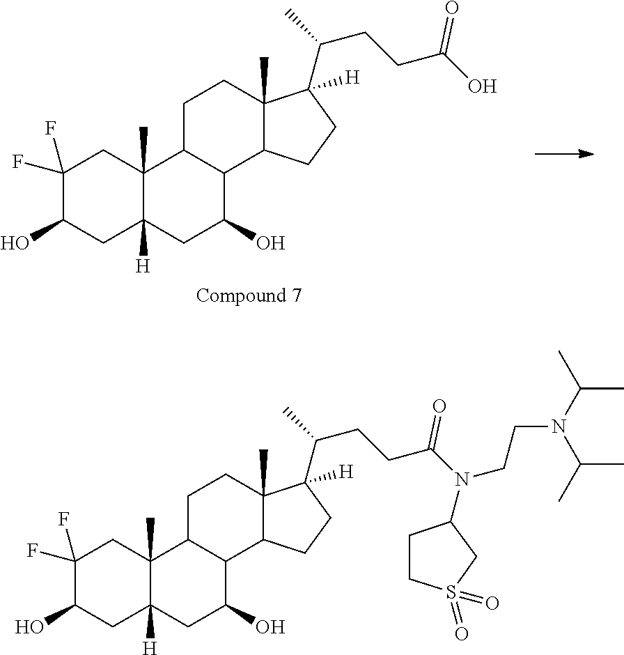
C1C2([H])C(C)(CC(F)(F)C1O)C1CCC3(C)C(C(CCC(=O)O)C)([H])CCC3C1C(O)C2.C1C2([H])C(C)(CC(F)(F)C1O)C1CCC3(C)C(C(CCC(=O)N(CCN(C(C)C)C(C)C)C4CCS(=O)(=O)C4)C)([H])CCC3C1C(O)C2
